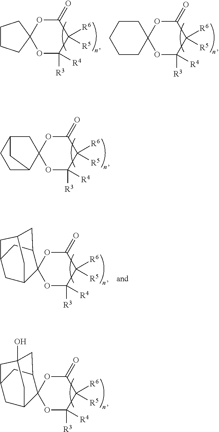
O1C([R3])([R4])C([R6])([R5])C(=O)OC12CCCC2.O1C([R3])([R4])C([R6])([R5])C(=O)OC12CCCCC2.O1C([R3])([R4])C([R6])([R5])C(=O)OC12CC1CCC2C1.O1C([R3])([R4])C([R6])([R5])C(=O)OC12C1CC3CC2CC(O)(C3)C1.O1C([R3])([R4])C([R6])([R5])C(=O)OC12C1CC3CC2CC(C3)C1
